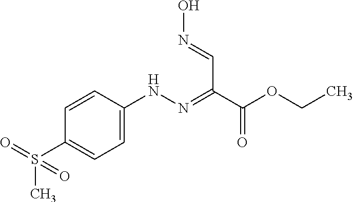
C1(S(C)(=O)=O)=CC=C(NN=C(C(OCC)=O)C=NO)C=C1
